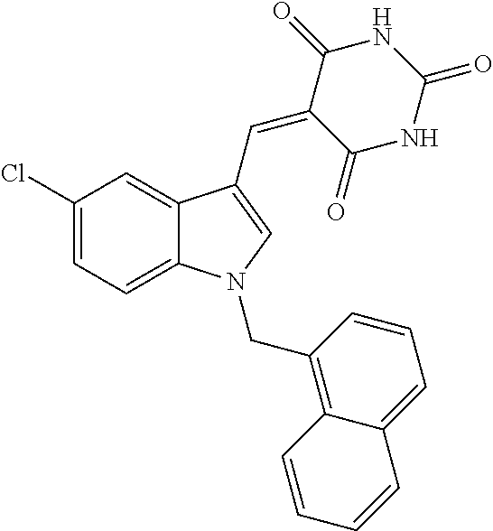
C1(Cl)=CC=C2C(=C1)C(C=C1C(=O)NC(=O)NC1=O)=CN2CC1=C2C(=CC=C1)C=CC=C2
